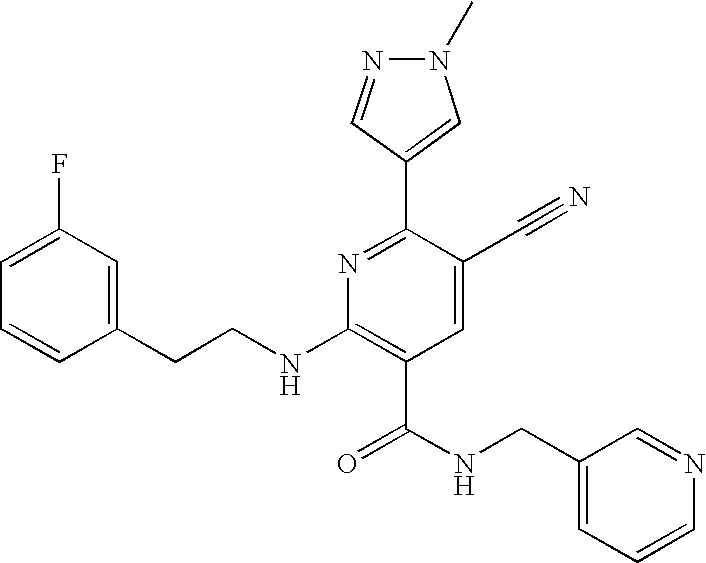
C1=CC(CCNC2=C(C(NCC3=CC=CN=C3)=O)C=C(C#N)C(C3=CN(C)N=C3)=N2)=CC(F)=C1
